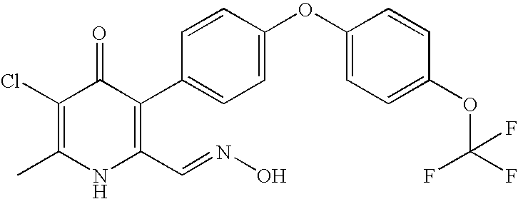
C1=C(OC2=CC=C(OC(F)(F)F)C=C2)C=CC(C2=C(C=NO)NC(C)=C(Cl)C2=O)=C1
